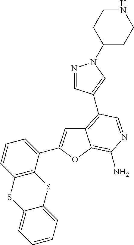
C12=C(C3=CN(C4CCNCC4)N=C3)C=NC(N)=C1OC(C1=CC=CC3=C1SC1=CC=CC=C1S3)=C2
